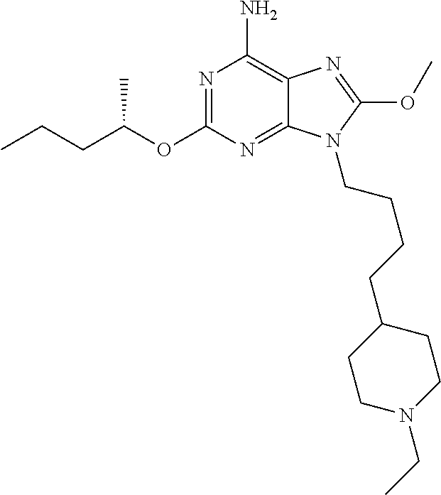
N1=C(OC(CCC)C)N=C2C(=C1N)N=C(OC)N2CCCCC1CCN(CC)CC1
